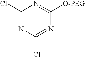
C1(Cl)=NC(Cl)=NC([O-PEG])=N1
